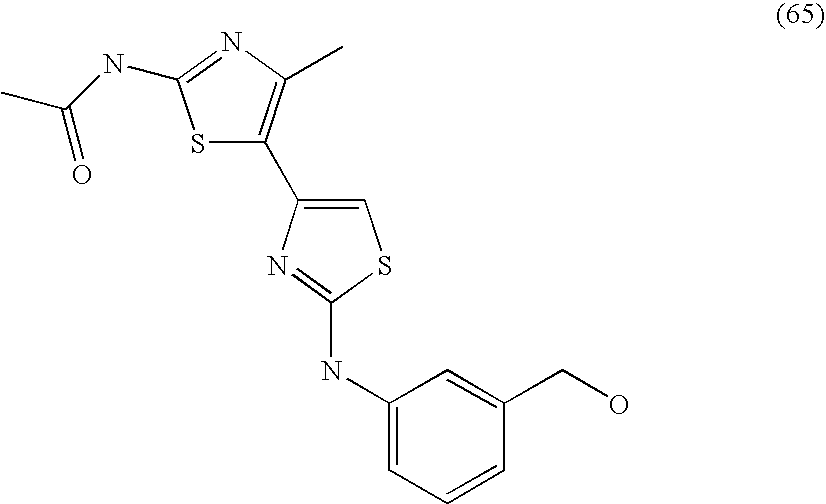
S1C(C2=CSC(NC3=CC=CC(CO)=C3)=N2)=C(C)N=C1NC(C)=O
